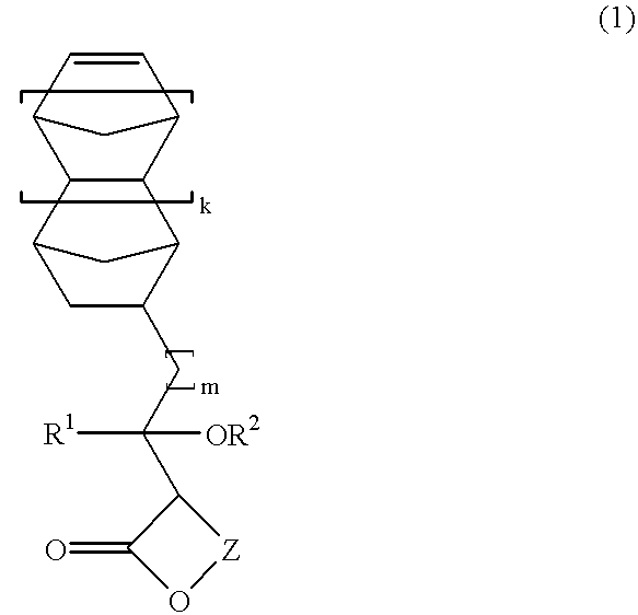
C12C3C(C(C=C1)C2)C1C(CC(C2C(=O)O[Z]2)([OR2])[R1])CC3C1
